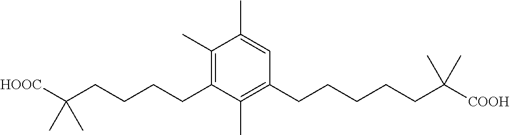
C1(C)=C(CCCCC([HOOC])(C)C)C(C)=C(CCCCCC([COOH])(C)C)C=C1C
